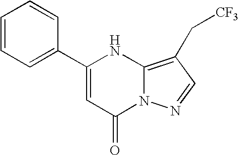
C1=CC=C(C2=CC(=O)N3C(=C(C[CF3])C=N3)N2)C=C1
